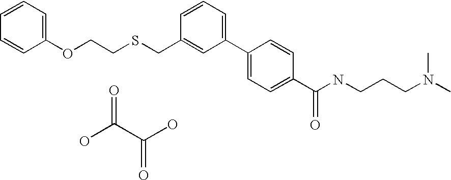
C1(OCCSCC2=CC(C3=CC=C(C(NCCCN(C)C)=O)C=C3)=CC=C2)=CC=CC=C1.OC(=O)C(O)=O
